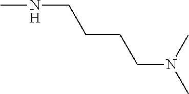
N(CCCCN(C)C)C
